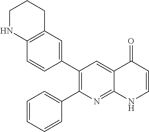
C12=C(C=C(C3=C(C4=CC=CC=C4)N=C4C(=C3)C(=O)C=CN4)C=C1)CCCN2
